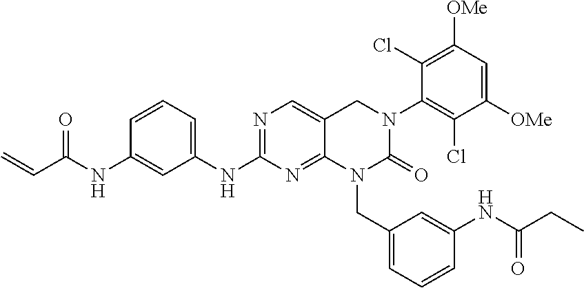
C1=CC=C(NC2=NC=C3C(=N2)N(CC2=CC=CC(NC(CC)=O)=C2)C(=O)N(C2=C(Cl)C([OMe])=CC([OMe])=C2Cl)C3)C=C1NC(=O)C=C
